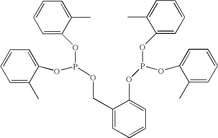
C1=CC=C(OP(OC2=CC=CC=C2C)OC2=CC=CC=C2C)C(COP(OC2=CC=CC=C2C)OC2=CC=CC=C2C)=C1
